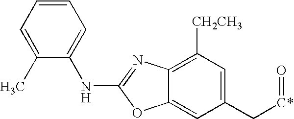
C1(C)=CC=CC=C1NC1=NC2=C([CH2CH3])C=C(C[C*]=O)C=C2O1
